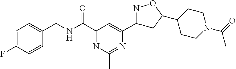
C1=C(F)C=CC(CNC(C2=NC(C)=NC(C3=NOC(C4CCN(C(=O)C)CC4)C3)=C2)=O)=C1
